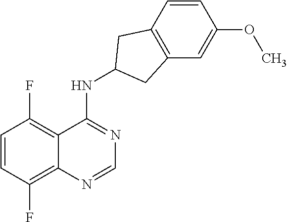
C1=CC(F)=C2C(=C1F)C(NC1CC3=C(C=C(OC)C=C3)C1)=NC=N2
